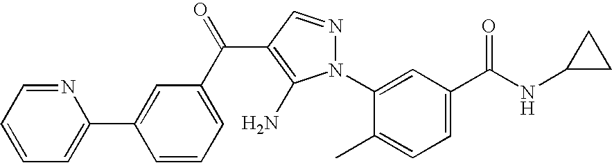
C1=CC=C(C2=CC(C(C3=C(N)N(C4=CC(C(NC5CC5)=O)=CC=C4C)N=C3)=O)=CC=C2)N=C1
